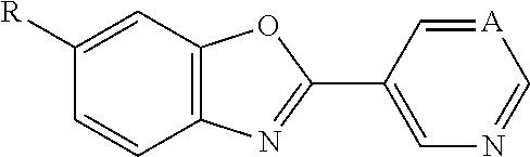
C12=C(C=C([R])C=C1)OC(C1=CN=C[A]=C1)=N2
